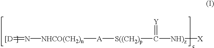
[NHCO(CH2)n]([A][S((CH2)p]C([NH)z][X])=[Y])N=[[D]
